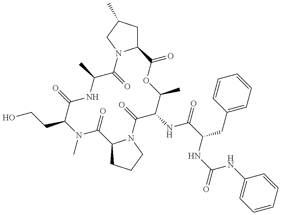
CN1C(CCO)C(=O)NC(C)C(=O)N2C(CC(C)C2)C(=O)OC(C)C(NC(C(NC(NC2=CC=CC=C2)=O)CC2=CC=CC=C2)=O)C(=O)N2C(C1=O)CCC2
